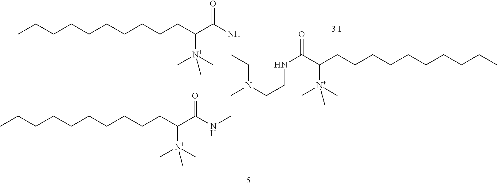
CCCCCCCCCCC(C(NCCN(CCNC(C(CCCCCCCCCC)[N+](C)(C)C)=O)CCNC(C(CCCCCCCCCC)[N+](C)(C)C)=O)=O)[N+](C)(C)C
